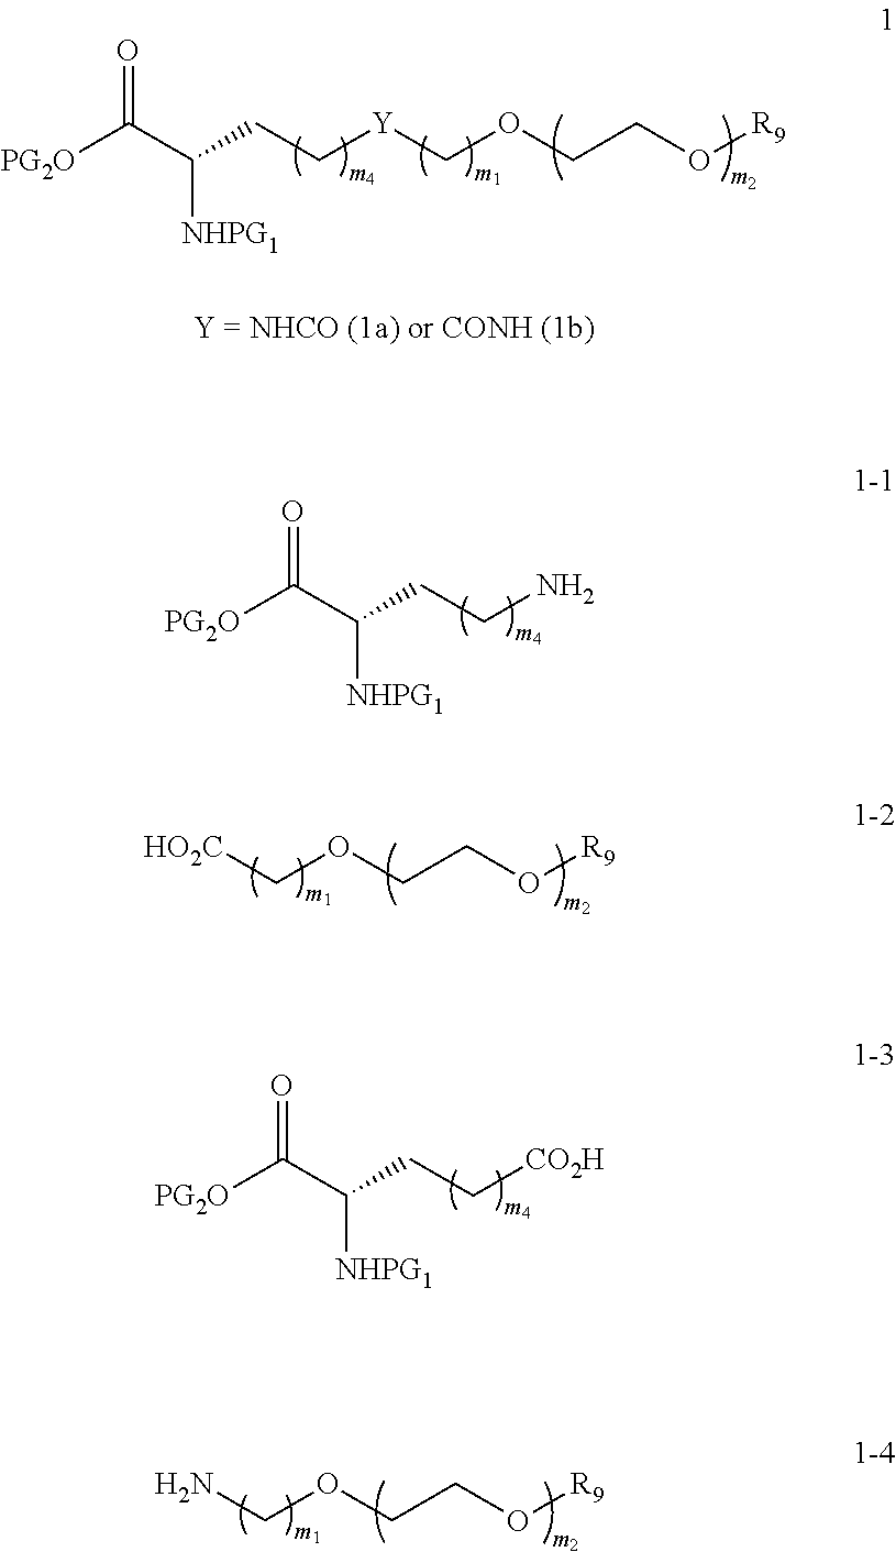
[PG2O]C(C(CC[Y]COCCO[R9])[NHPG1])=O.[PG2O]C(C(CCN)[NHPG1])=O.C(OCCO[R9])[HO2C].[PG2O]C(C(CC[CO2H])[NHPG1])=O.C(OCCO[R9])N
